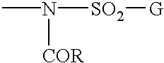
N([SO2][G])(C)[COR]
